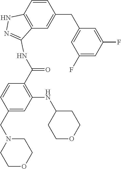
C1=CC2=C(C=C1CC1=CC(F)=CC(F)=C1)C(NC(C1=C(NC3CCOCC3)C=C(CN3CCOCC3)C=C1)=O)=NN2
